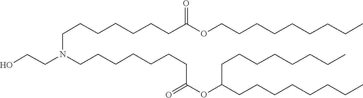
C(CCCC)CCCCOC(CCCCCCCN(CCO)CCCCCCCC(OC(CCCCCCCC)CCCCCCCC)=O)=O
